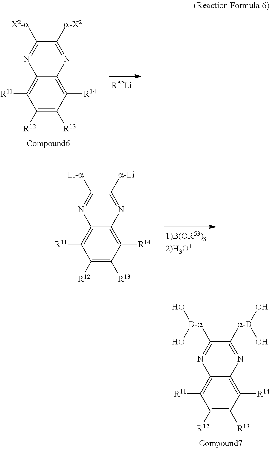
[1)B(OR53)32)H3O+].N1=C([Li-a])C([a-Li])=NC2=C([R14])C([R13])=C([R12])C([R11])=C12.N1=C([B-a](O)O)C([a-B](O)O)=NC2=C([R14])C([R13])=C([R12])C([R11])=C12.[R52Li].N1=C([X2-a])C([a-X2])=NC2=C([R14])C([R13])=C([R12])C([R11])=C12
